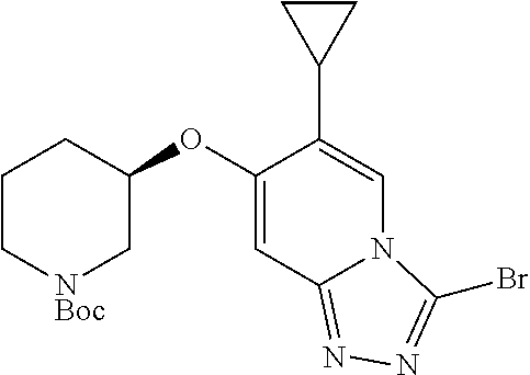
[NBoc]1CC(OC2=CC3=NN=C(Br)N3C=C2C2CC2)CCC1
